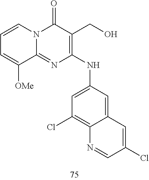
C1=CC=C([OMe])C2=NC(NC3=CC(Cl)=C4C(=C3)C=C(Cl)C=N4)=C(CO)C(=O)N12
